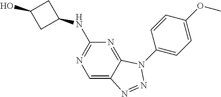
C1=C2C(=NC(NC3CC(O)C3)=N1)N(C1=CC=C(OC)C=C1)N=N2
